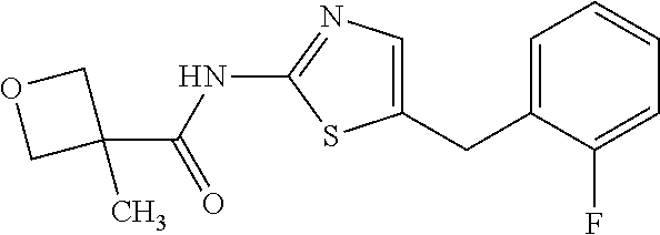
C1=C(CC2=CN=C(NC(=O)C3(C)COC3)S2)C(F)=CC=C1
